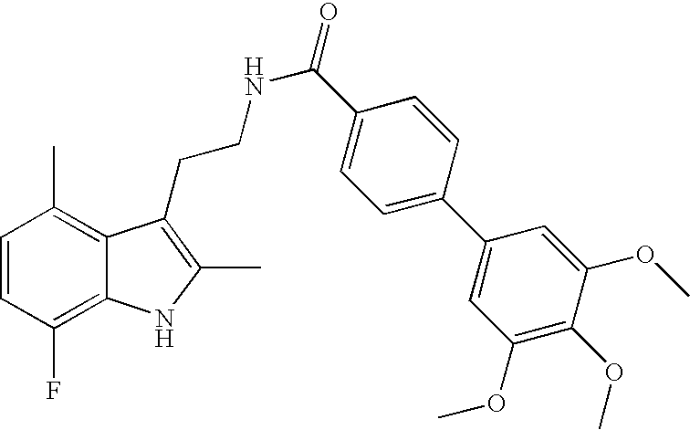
C1=CC(F)=C2C(=C1C)C(CCNC(=O)C1=CC=C(C3=CC(OC)=C(OC)C(OC)=C3)C=C1)=C(C)N2
